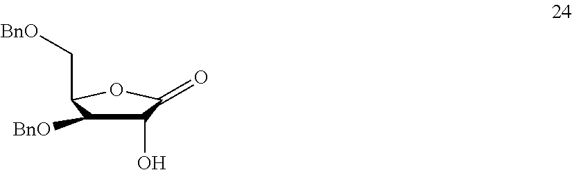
C1(O)C([BnO])C(C[BnO])OC1=O
